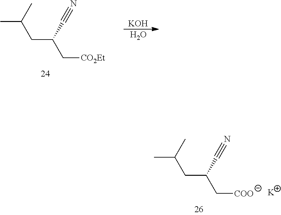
CC(CC(C#N)C[CO2Et])C.[KOH].O.CC(CC(C#N)C[COO])C.[K]
